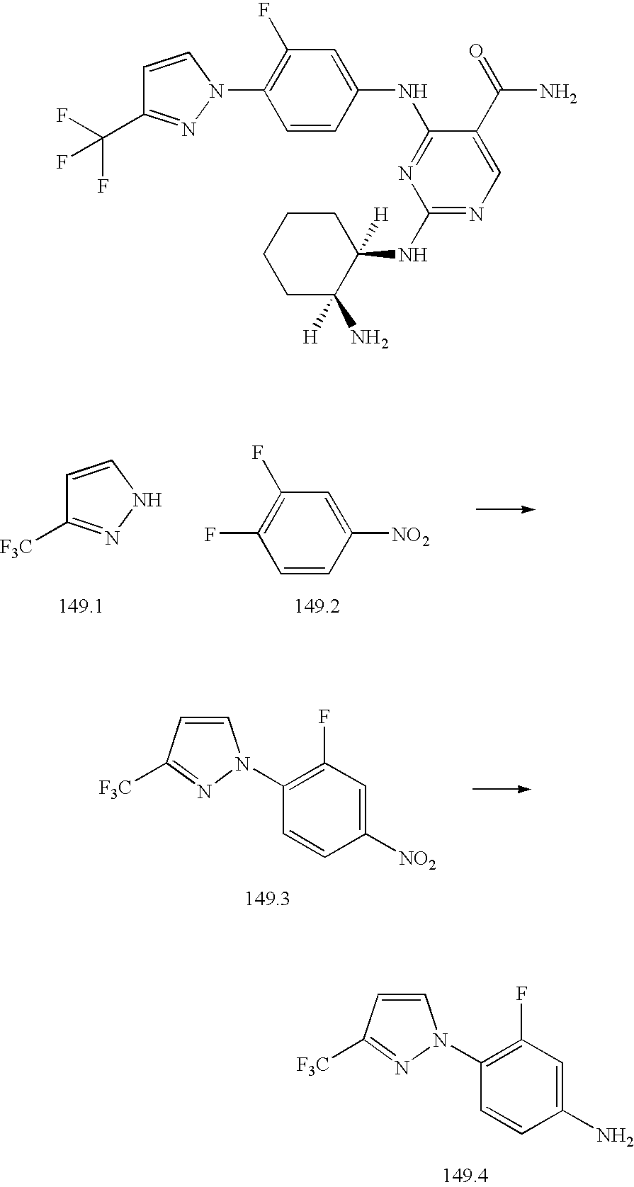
C1(F)=C(F)C=C([NO2])C=C1.C1=CNN=C1[F3C].C1(N2C=CC([F3C])=N2)=C(F)C=C(N)C=C1.C1(N2C=CC([F3C])=N2)=C(F)C=C([NO2])C=C1.N1=C(NC2=CC(F)=C(N3C=CC(C(F)(F)F)=N3)C=C2)C(C(=O)N)=CN=C1NC1([H])CCCCC1(N)[H]
